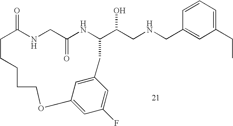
C1=CC=C(CC)C=C1CNCC(O)C1NC(=O)CNC(=O)CCCCCOC2=CC(F)=CC(=C2)C1
